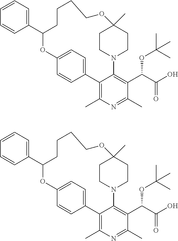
C12=C(C)N=C(C)C(C(C(O)=O)OC(C)(C)C)=C1N1CCC(C)(CC1)OCCCCC(C1=CC=CC=C1)OC1=CC=C2C=C1.C12=C(C)N=C(C)C(C(C(O)=O)OC(C)(C)C)=C1N1CCC(C)(CC1)OCCCCC(C1=CC=CC=C1)OC1=CC=C2C=C1
